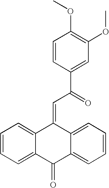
C12=CC=CC=C1C(=O)C1=CC=CC=C1C2=CC(=O)C1=CC(OC)=C(OC)C=C1
